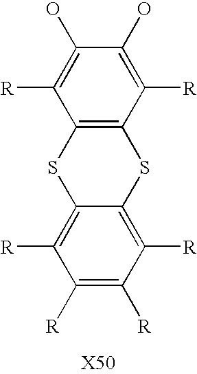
C12=C([R])C([R])=C([R])C([R])=C1SC1=C(S2)C([R])=C(O)C(O)=C1[R]
